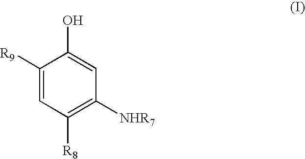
C1([R9])=CC([R8])=C([NHR7])C=C1O
